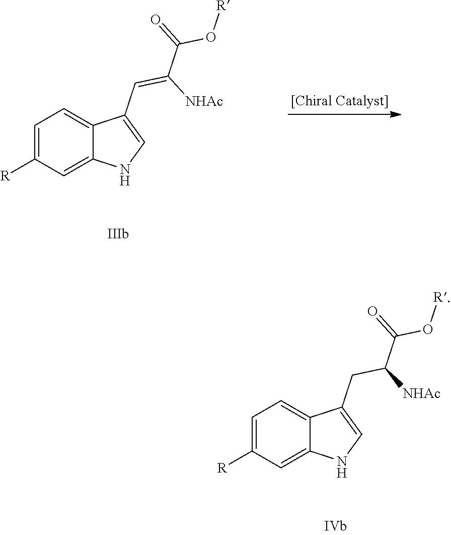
C1=C([R])C=C2C(=C1)C(C=C(C(=O)O[R])[NHAc])=CN2.C1=C([R])C=C2C(=C1)C(CC(C(=O)O[R])[NHAc])=CN2
